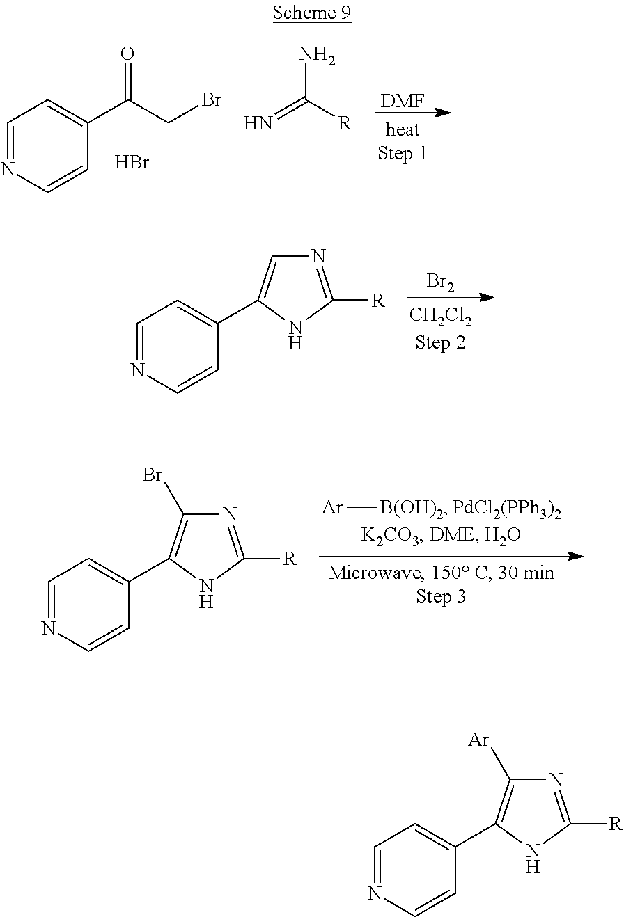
C1=NC=CC(C(CBr)=O)=C1.Br.N=C([R])N.[DMF].[Br2].C1=NC=CC(C2=CN=C([R])N2)=C1.C1=NC=CC(C2=C(Br)N=C([R])N2)=C1.[Ar][B(OH)2].[PdCl2(PPh3)2].C1=NC=CC(C2=C([Ar])N=C([R])N2)=C1
